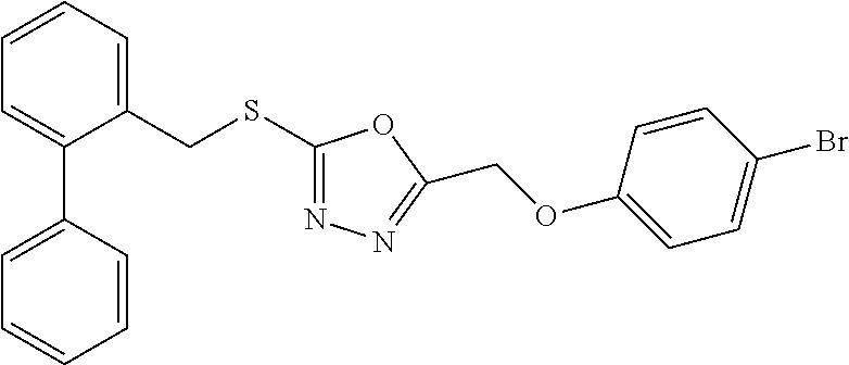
C1=CC=C(CSC2=NN=C(COC3=CC=C(Br)C=C3)O2)C(C2=CC=CC=C2)=C1
